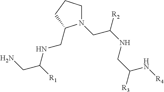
N(CC1N(CC([R2])NCC([R3])N[R4])CCC1)C(CN)[R1]
